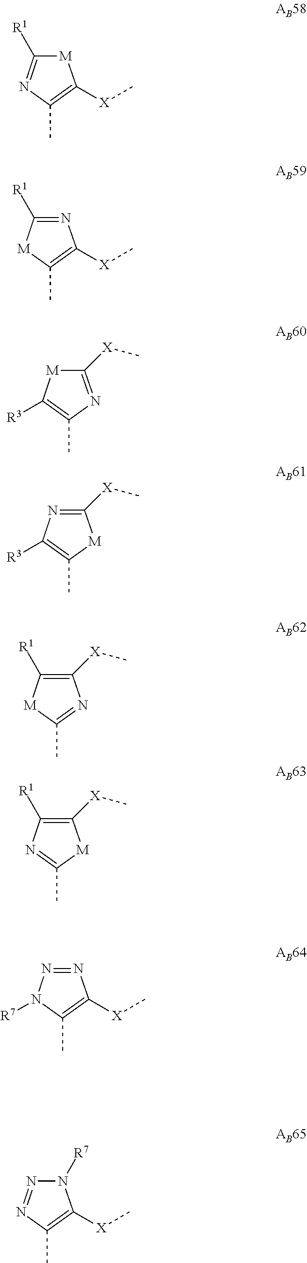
N1=C([R1])[M]C([X]C)=C1C.[M]1C(C)=C([X]C)N=C1[R1].C1([R3])=C(C)N=C([X]C)[M]1.C1([R3])=C(C)[M]C([X]C)=N1.[M]1C(C)=NC([X]C)=C1[R1].N1=C(C)[M]C([X]C)=C1[R1].N1([R7])C(C)=C([X]C)N=N1.N1=NN([R7])C([X]C)=C1C
